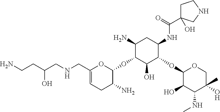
C1(N)C(OC2OC(CNCC(CCN)O)=CCC2N)C(O)C(OC2C(O)C(NC)C(C)(O)CO2)C(NC(C2(O)CCNC2)=O)C1
